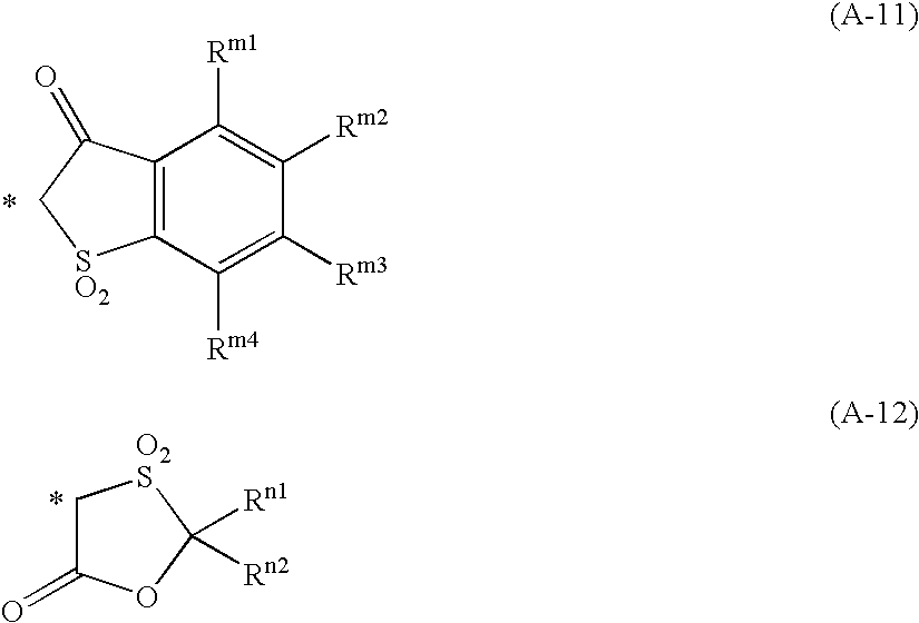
C12=C(C(=O)C[SO2]1)C([Rm1])=C([Rm2])C([Rm3])=C2[Rm4].C1C(=O)OC([Rn1])([Rn2])[O2S]1
